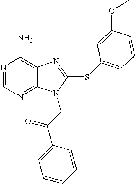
N1=CN=C2C(=C1N)N=C(SC1=CC=CC(OC)=C1)N2CC(C1=CC=CC=C1)=O
